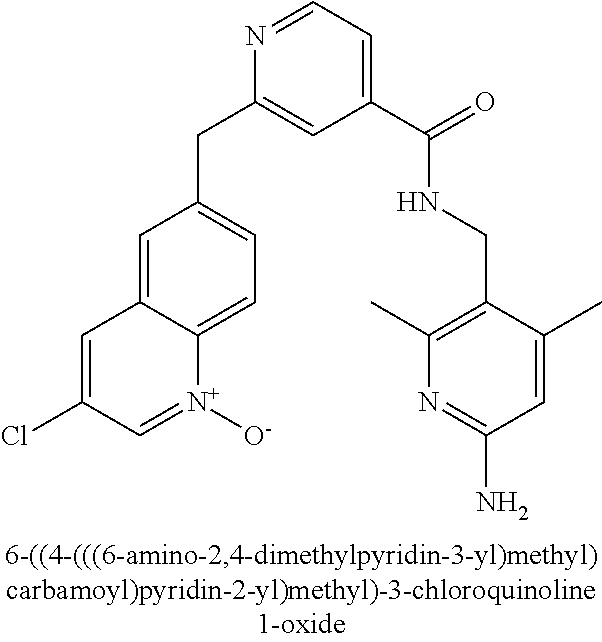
C1=C2C(=CC=C1CC1=CC(C(=O)NCC3=C(C)N=C(N)C=C3C)=CC=N1)[N+]([O-])=CC(Cl)=C2
